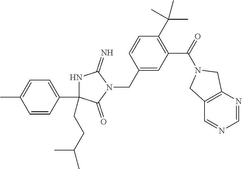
C1=CC(C2(CCC(C)C)NC(=N)N(CC3=CC(C(=O)N4CC5=C(C4)N=CN=C5)=C(C(C)(C)C)C=C3)C2=O)=CC=C1C
